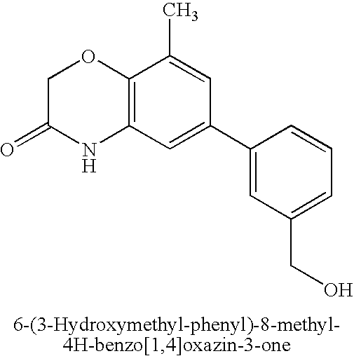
C12=C(C=C(C3=CC(CO)=CC=C3)C=C1C)NC(=O)CO2
